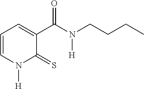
C1=CN([H])C(=S)C(C(N([H])CCCC)=O)=C1
